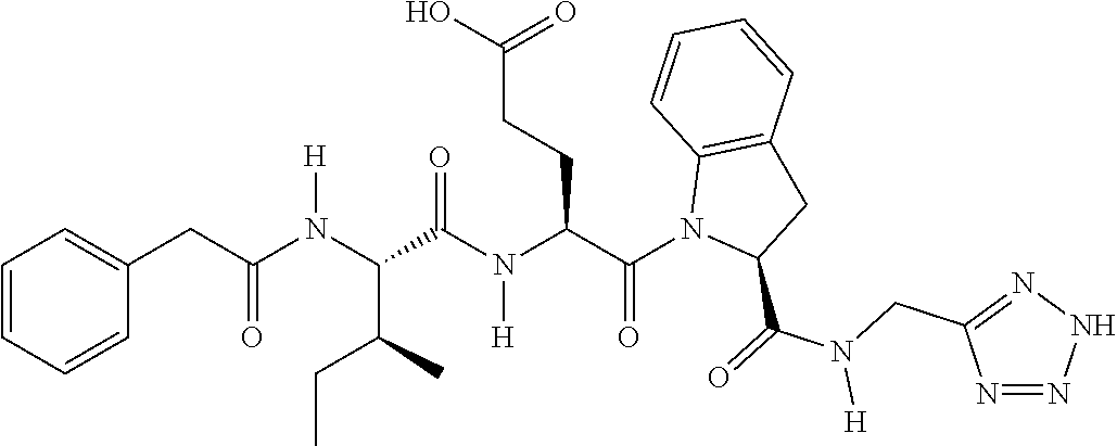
C1=CC=CC(CC(N(C(C(CC)C)C(N(C(C(N2C(C(=O)N(CC3=NNN=N3)[H])CC3=C2C=CC=C3)=O)CCC(O)=O)[H])=O)[H])=O)=C1
